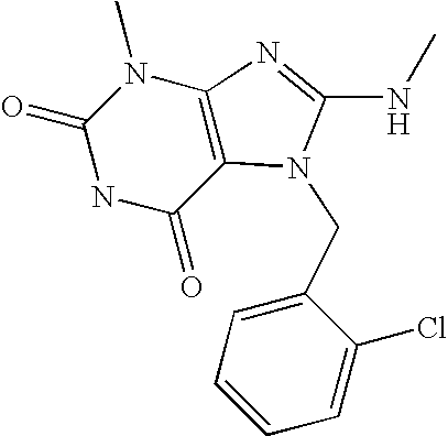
C1(=O)NC(=O)C2=C(N1C)N=C(NC)N2CC1=CC=CC=C1Cl
